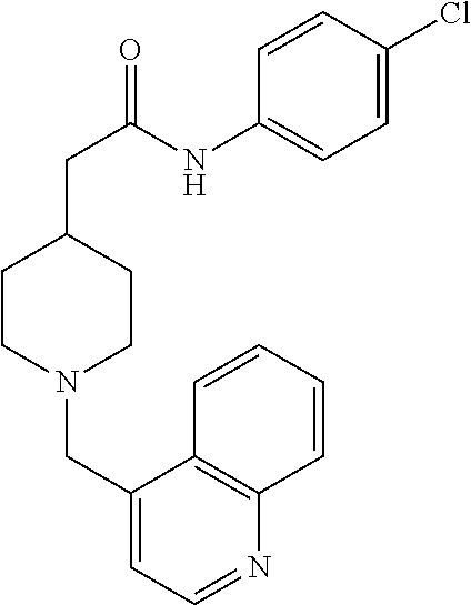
C1CN(CC2=CC=NC3=C2C=CC=C3)CCC1CC(NC1=CC=C(Cl)C=C1)=O
